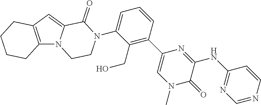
C12=C(C=C3N1CCN(C1=CC=CC(C4=CN(C)C(=O)C(NC5=NC=NC=C5)=N4)=C1CO)C3=O)CCCC2
